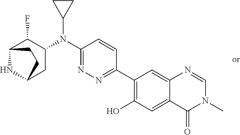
C1(C2=NN=C(N(C3C(F)C4NC(C3)CC4)C3CC3)C=C2)=C(O)C=C2C(=C1)N=CN(C)C2=O
